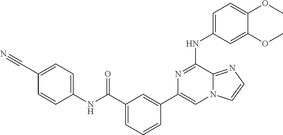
C1=C(NC2=NC(C3=CC(C(=O)NC4=CC=C(C#N)C=C4)=CC=C3)=CN3C2=NC=C3)C=C(OC)C(OC)=C1
